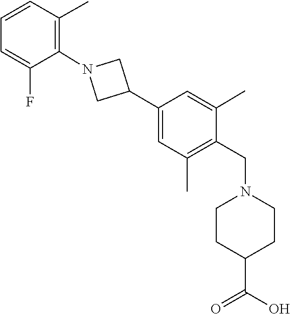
C1=C(F)C(N2CC(C3=CC(C)=C(CN4CCC(C(=O)O)CC4)C(C)=C3)C2)=C(C)C=C1
